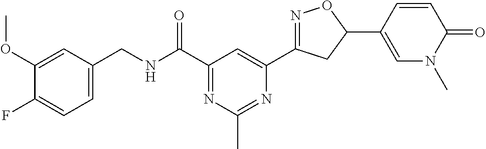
C1=C(CNC(C2=NC(C)=NC(C3=NOC(C4=CN(C)C(=O)C=C4)C3)=C2)=O)C=C(OC)C(F)=C1
